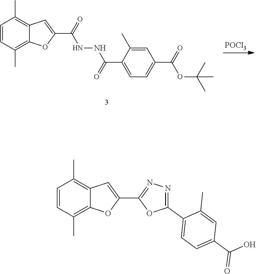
C1=CC(C)=C2C(=C1C)C=C(C1=NN=C(C3=CC=C(C(O)=O)C=C3C)O1)O2.C1=CC(C)=C2C(=C1C)C=C(C(NNC(C1=CC=C(C(OC(C)(C)C)=O)C=C1C)=O)=O)O2.[POCl3]
